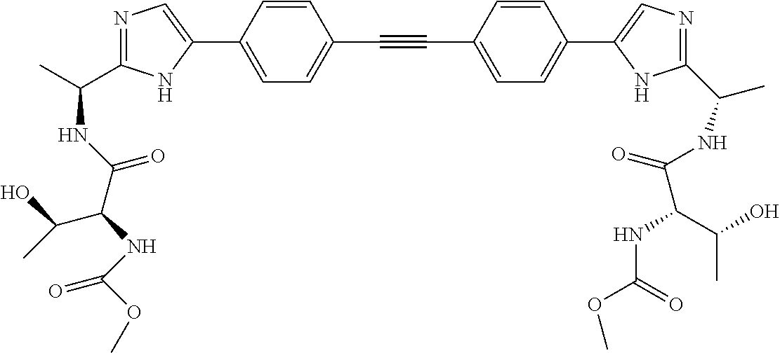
N1=C(C(NC(C(NC(OC)=O)C(O)C)=O)C)NC(C2=CC=C(C#CC3=CC=C(C4=CN=C(C(C)NC(=O)C(C(C)O)NC(OC)=O)N4)C=C3)C=C2)=C1
